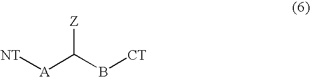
[NT][A]C(B[CT])[Z]
